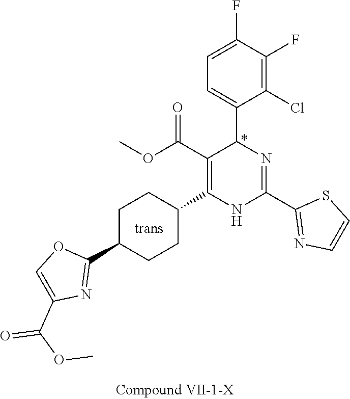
C1(F)=C(Cl)C(C2N=C(C3=NC=CS3)NC(C3CCC(C4=NC(C(OC)=O)=CO4)CC3)=C2C(OC)=O)=CC=C1F
